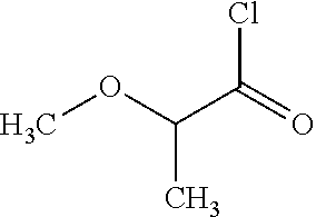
O(C(C)C(=O)Cl)C
